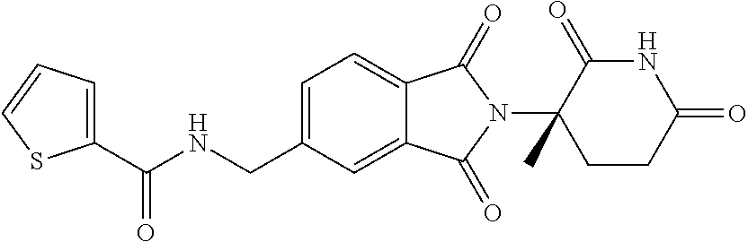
C1(C(NCC2=CC=C3C(=C2)C(=O)N(C2(C)CCC(=O)NC2=O)C3=O)=O)=CC=CS1
